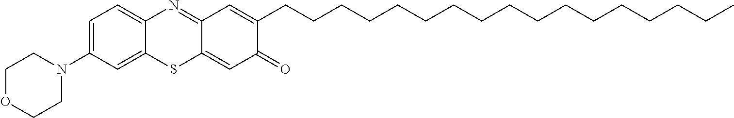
C1(N2CCOCC2)=CC=C2C(=C1)SC1=CC(=O)C(CCCCCCCCCCCCCCCCC)=CC1=N2
